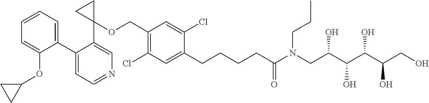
C1(C2=CC=CC=C2OC2CC2)=CC=NC=C1C1(OCC2=C(Cl)C=C(CCCCC(=O)N(CC(C(O)C(O)C(O)CO)O)CCC)C(Cl)=C2)CC1
